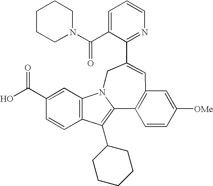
C1=C(C(N2CCCCC2)=O)C(C2=CC3=C(C4=C(C5CCCCC5)C5=C(C=C(C(O)=O)C=C5)N4C2)C=CC([OMe])=C3)=NC=C1
